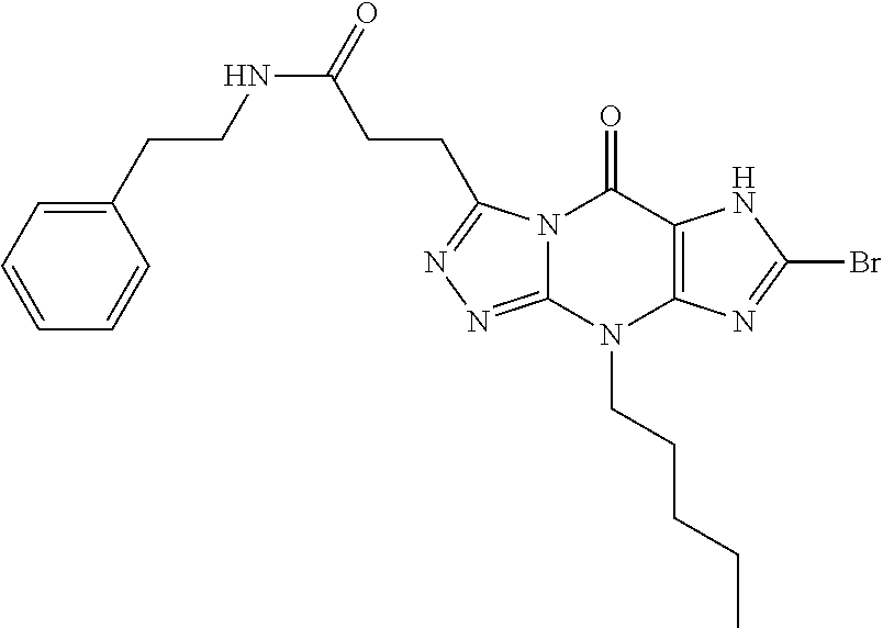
N12C(=NN=C1CCC(NCCC1=CC=CC=C1)=O)N(CCCCC)C1=C(C2=O)NC(Br)=N1
